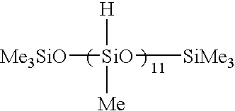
[SiO]([Me3SiO])([H])([Me])[SiMe3]
